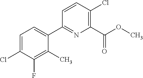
C1(Cl)=C(C(OC)=O)N=C(C2=CC=C(Cl)C(F)=C2C)C=C1
